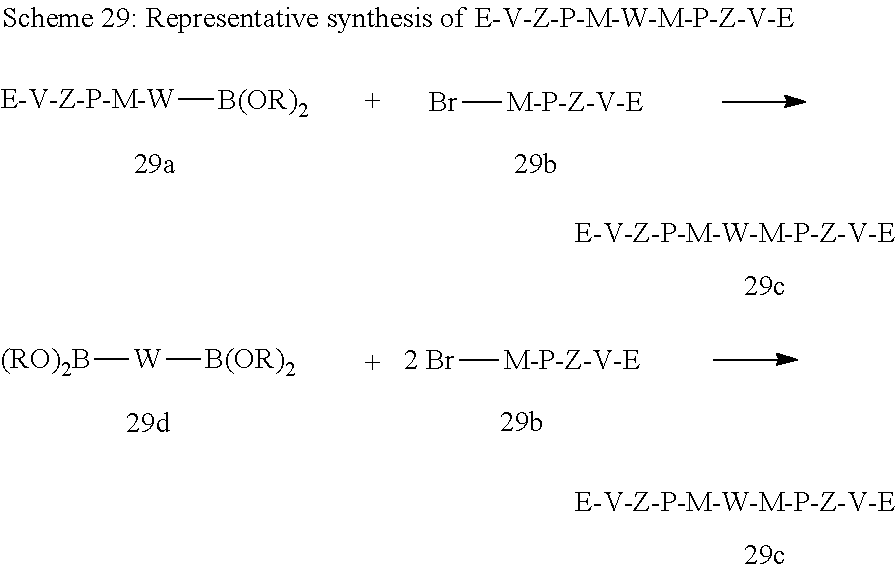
[E-V-Z-P-M-W][B(OR)2].Br[M-P-Z-V-E].[W]([B(OR)2])[(RO)2B].[2 Br][M-P-Z-V-E]
